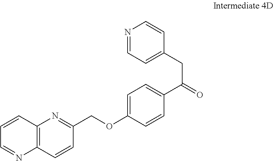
C1=CC2=C(C=CC(COC3=CC=C(C(=O)CC4=CC=NC=C4)C=C3)=N2)N=C1
